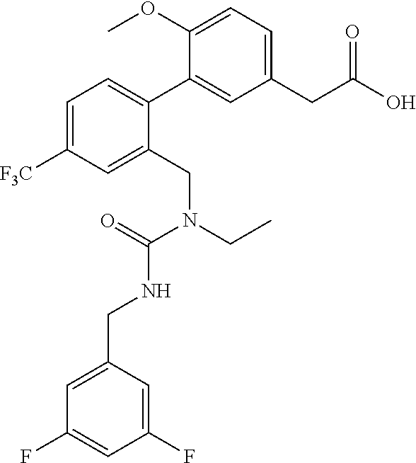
C1(CC(O)=O)=CC=C(OC)C(C2=CC=C([F3C])C=C2CN(CC)C(=O)NCC2=CC(F)=CC(F)=C2)=C1
